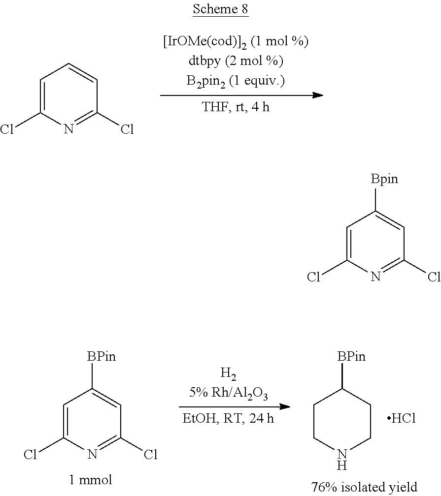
C1=C(Cl)N=C(Cl)C=C1.C1CNCCC1[BPin].Cl.C1=C(Cl)N=C(Cl)C=C1[BPin].C1=C(Cl)N=C(Cl)C=C1[Bpin]
